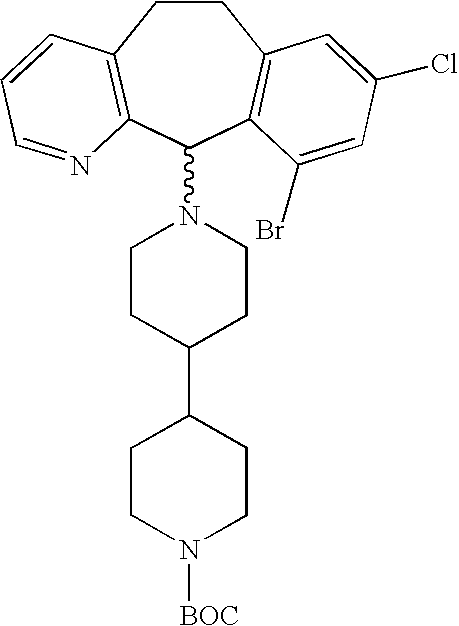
C1CC2=C(C(N3CCC(C4CCN([BOC])CC4)CC3)C3=C1C=C(Cl)C=C3Br)N=CC=C2
